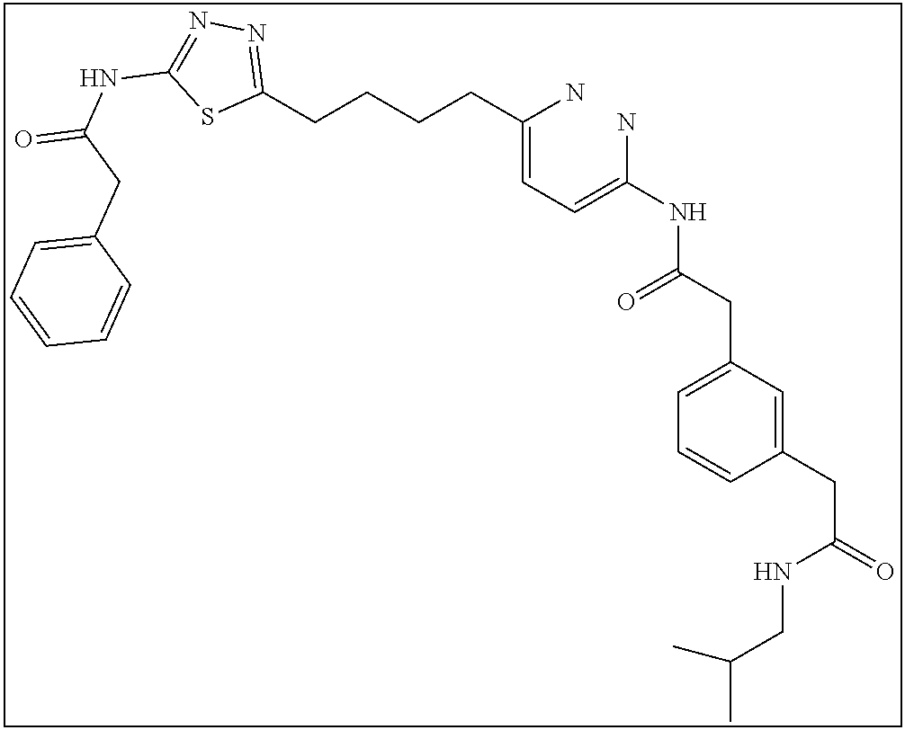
C(=CC=C(N)NC(CC1=CC=CC(CC(=O)NCC(C)C)=C1)=O)(N)CCCCC1=NN=C(NC(=O)CC2=CC=CC=C2)S1
